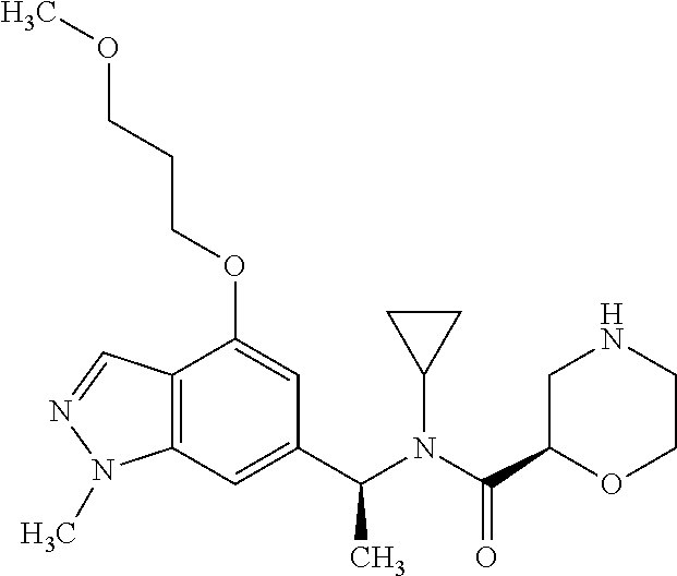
C12=C(C=C(C(N(C(C3OCCNC3)=O)C3CC3)C)C=C1OCCCOC)N(C)N=C2
